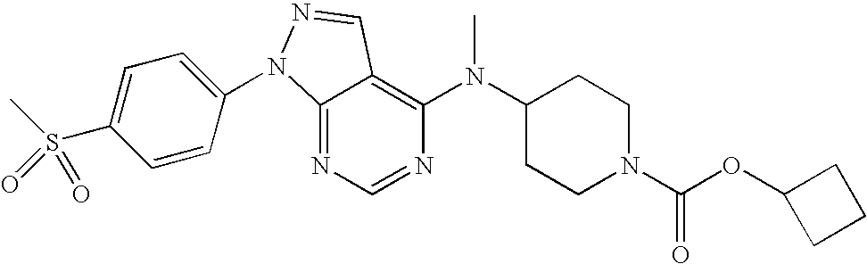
C12=NC=NC(N(C3CCN(C(OC4CCC4)=O)CC3)C)=C1C=NN2C1=CC=C(S(C)(=O)=O)C=C1
